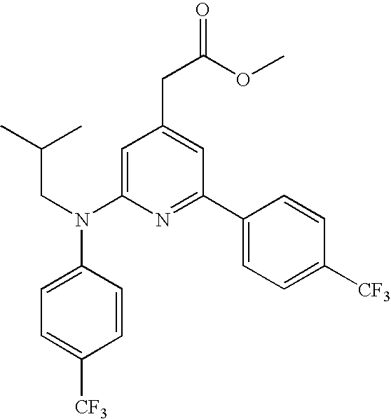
N(C1=CC=C([CF3])C=C1)(C1=CC(CC(OC)=O)=CC(C2=CC=C([CF3])C=C2)=N1)CC(C)C
